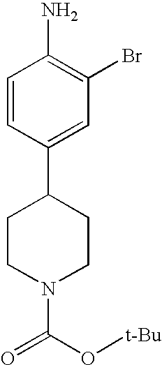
NC1=C(Br)C=C(C2CCN(C(=O)O[t-Bu])CC2)C=C1
